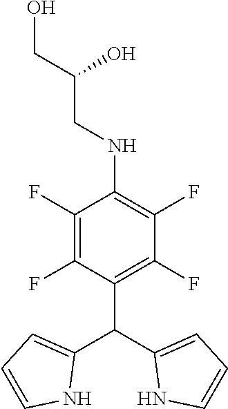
C1(F)=C(F)C(C(C2=CC=CN2)C2=CC=CN2)=C(F)C(F)=C1NCC(CO)O
